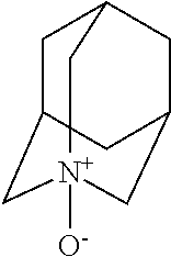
C1C2C[N+]3([O-])CC(CC1C3)C2
